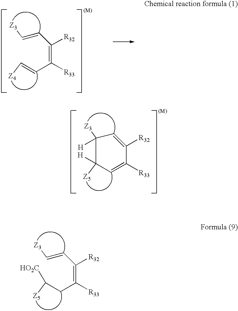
C(=CC(=C(C=C[Z4])[R33])[R32])[Z3].C1([Z3])([H])C=C([R32])C([R33])=CC1([Z5])[H].C(=CC(=C(CC([Z5])[HO2C])[R33])[R32])[Z3]
